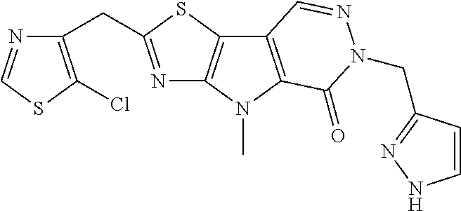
N1=C(CC2=C(Cl)SC=N2)SC2=C1N(C)C1=C2C=NN(CC2=NNC=C2)C1=O
